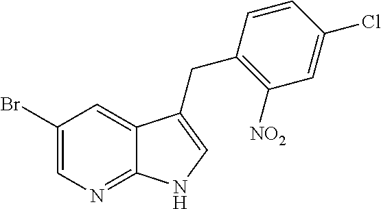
C1(Br)=CN=C2C(=C1)C(CC1=C([NO2])C=C(Cl)C=C1)=CN2
